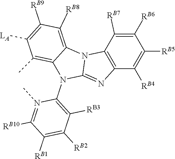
CN1=C([RB10])C([RB1])=C([RB2])C([RB3])=C1N1C2=NC3=C(N2C2=C([RB8])C([RB9])=C([LA])C(C)=C12)C([RB7])=C([RB6])C([RB5])=C3[RB4]
